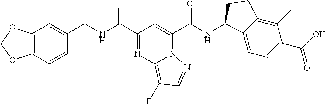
C12=C(C=CC(CNC(C3=NC4=C(F)C=NN4C(C(NC4C5=CC=C(C(=O)O)C(C)=C5CC4)=O)=C3)=O)=C1)OCO2
